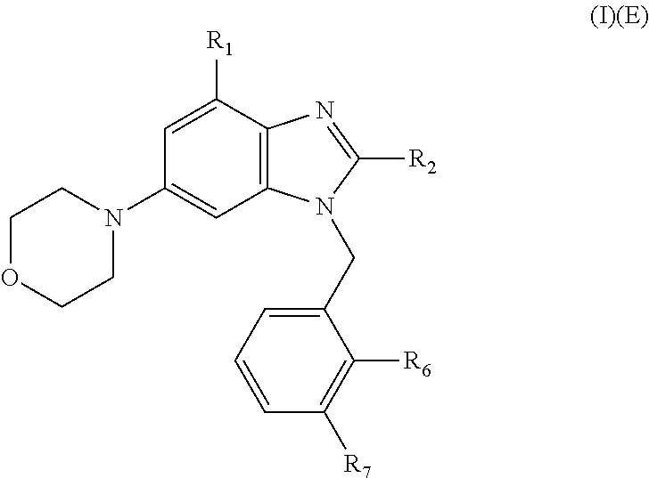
C1(N2CCOCC2)=CC2=C(C([R1])=C1)N=C([R2])N2CC1=CC=CC([R7])=C1[R6]
